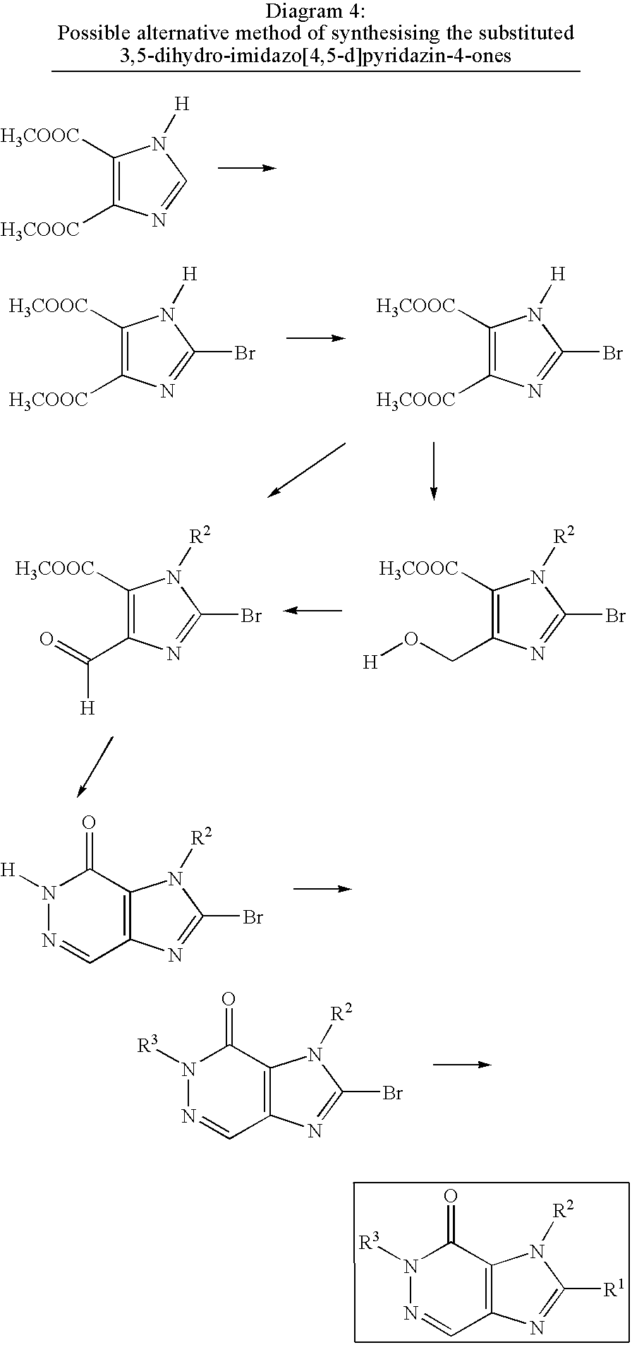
N1([R3])N=CC2=C(C1=O)N([R2])C([R1])=N2.C1([H3COOC])=C([H3COOC])N=CN1[H].C1([H3COOC])=C([H3COOC])N=C(Br)N1[H].C1([H3COOC])=C([H3COOC])N=C(Br)N1[H].N1([H])N=CC2=C(C1=O)N([R2])C(Br)=N2.N1([R3])N=CC2=C(C1=O)N([R2])C(Br)=N2.C1([H3COOC])=C(CO[H])N=C(Br)N1[R2].C1([H3COOC])=C(C(=O)[H])N=C(Br)N1[R2]
